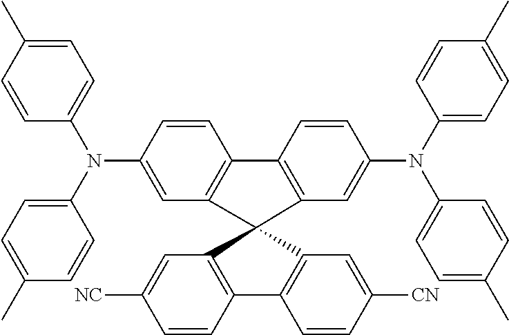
C1=C(N(C2=CC=C(C)C=C2)C2=CC=C(C)C=C2)C=CC2=C1C1(C3=C2C=CC(N(C2=CC=C(C)C=C2)C2=CC=C(C)C=C2)=C3)C2=C(C=CC([CN])=C2)C2=C1C=C([NC])C=C2
